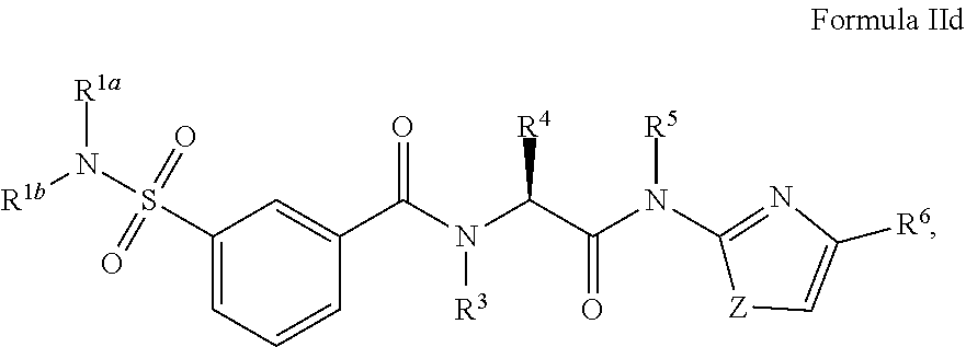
C1(S(=O)(=O)N([R1b])[R1a])=CC=CC(C(N(C(C(N(C2=NC([R6])=C[Z]2)[R5])=O)[R4])[R3])=O)=C1
